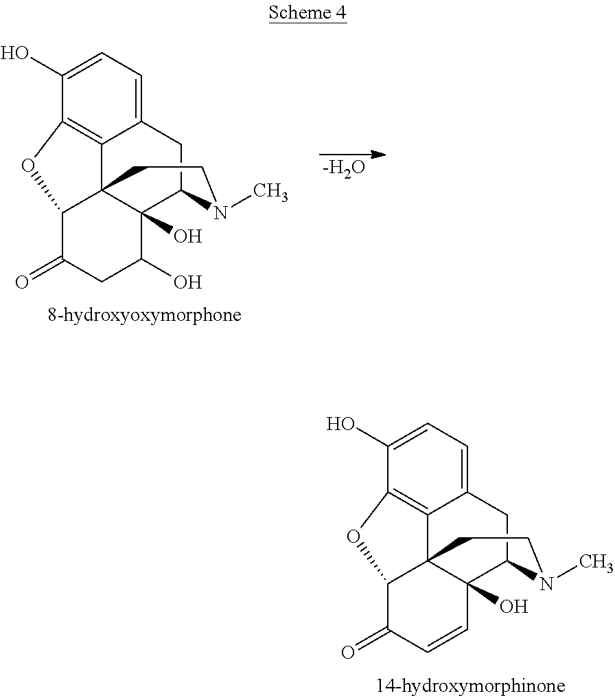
C12=C3C(O)=CC=C1CC1C4(O)C2(C(C(=O)C=C4)O3)CCN1C.C12=C3C(O)=CC=C1CC1C4(O)C2(C(C(=O)CC4O)O3)CCN1C.[-H2O]
